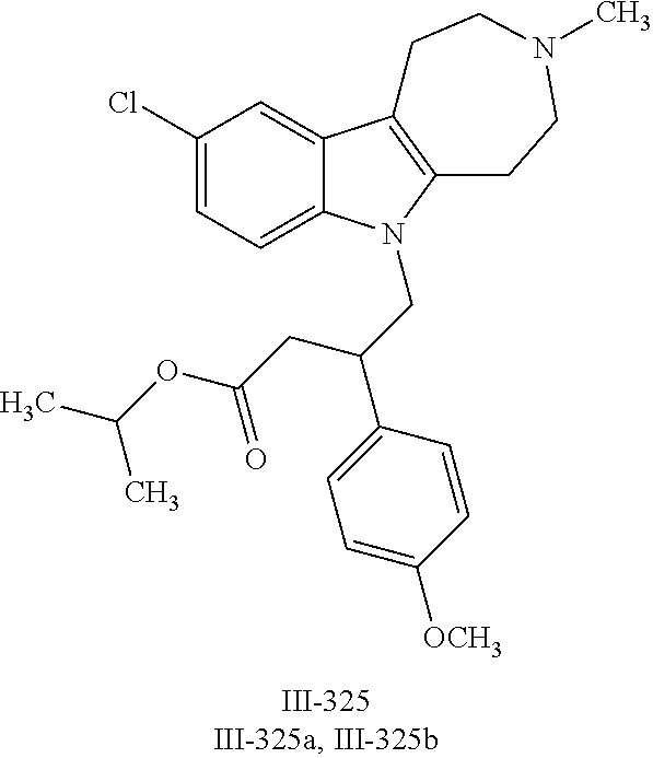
C12=CC(Cl)=CC=C1N(CC(C1=CC=C([OCH3])C=C1)CC(OC(C)C)=O)C1=C2CCN(C)CC1
